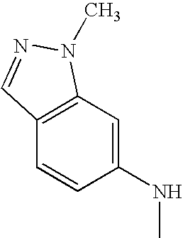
C1(NC)=CC2=C(C=C1)C=NN2C
